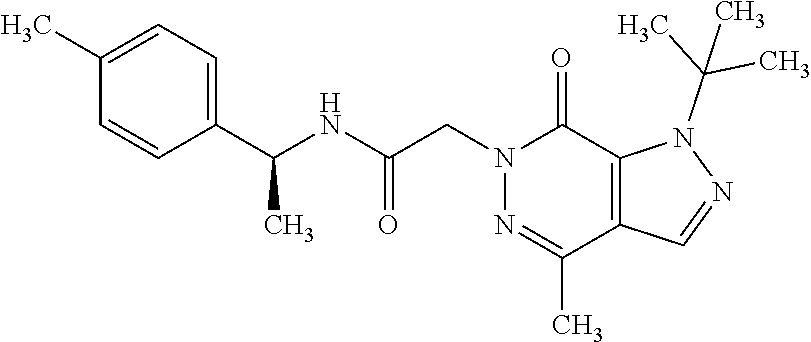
N1=C(C)C2=C(C(=O)N1CC(NC(C1=CC=C(C)C=C1)C)=O)N(C(C)(C)C)N=C2
